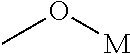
O([M])C
